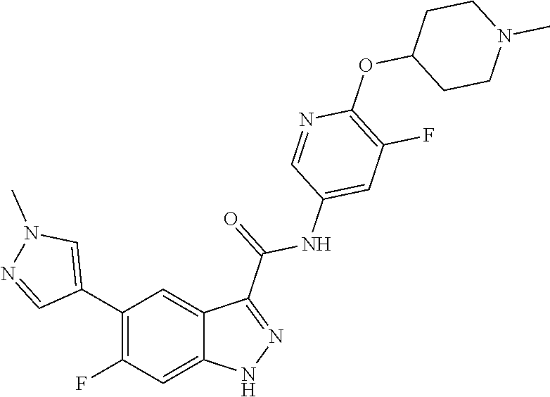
C1(C2=CN(C)N=C2)=C(F)C=C2C(=C1)C(C(=O)NC1=CC(F)=C(OC3CCN(C)CC3)N=C1)=NN2
